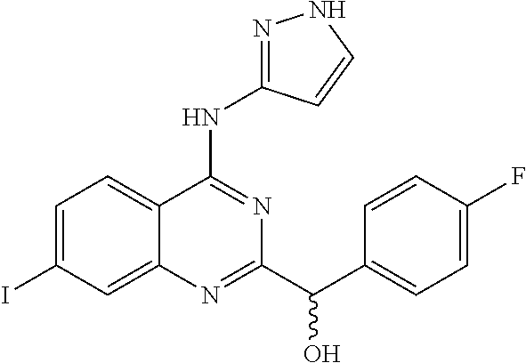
C1=C(I)C=C2C(=C1)C(NC1=NNC=C1)=NC(C(C1=CC=C(F)C=C1)O)=N2
